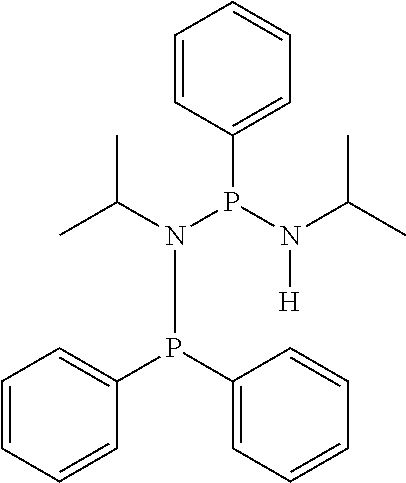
C1=CC(P(N(C(C)C)[H])N(C(C)C)P(C2=CC=CC=C2)C2=CC=CC=C2)=CC=C1
